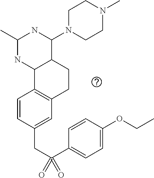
C1(CC(C2=CC=C(OCC)C=C2)(=O)=O)=CC2=C(C=C1)C1C(CC2)C(N2CCN(C)CC2)NC(C)N1
